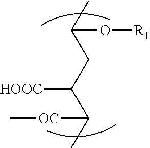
CC(CC(C(C)[OC]C)[HOOC])O[R1]
